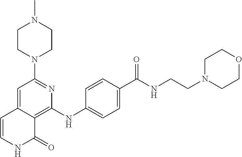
C1(N2CCN(C)CC2)=NC(NC2=CC=C(C(NCCN3CCOCC3)=O)C=C2)=C2C(=C1)C=CNC2=O
